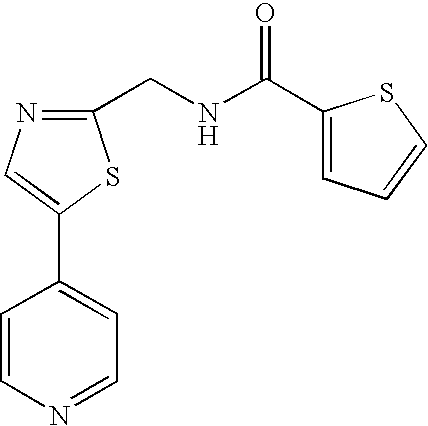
C1(CNC(C2=CC=CS2)=O)=NC=C(C2=CC=NC=C2)S1
